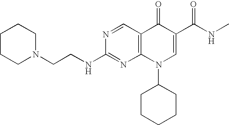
N1=CC2=C(N=C1NCCN1CCCCC1)N(C1CCCCC1)C=C(C(=O)NC)C2=O
